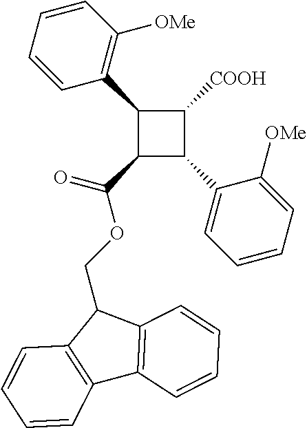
C1(C2=C([OMe])C=CC=C2)C(C(=O)OCC2C3=C(C4=C2C=CC=C4)C=CC=C3)C(C2=CC=CC=C2[OMe])C1[COOH]
